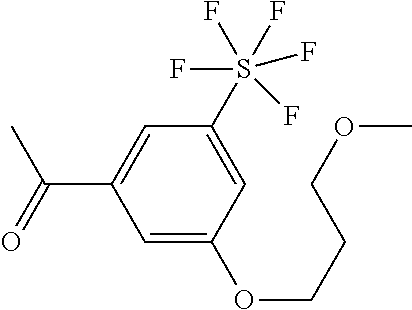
C1=C(OCCCOC)C=C(S(F)(F)(F)(F)F)C=C1C(=O)C
